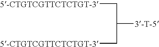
C([3-T-5])(C[5-CTGTCGTTCTCTGT-3])C[5-CTGTCGTTCTCTGT-3]
